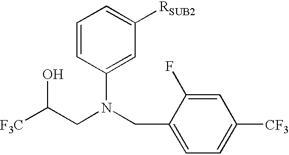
C1=CC(N(CC2=CC=C([CF3])C=C2F)CC([F3C])O)=CC([RSUB2])=C1
